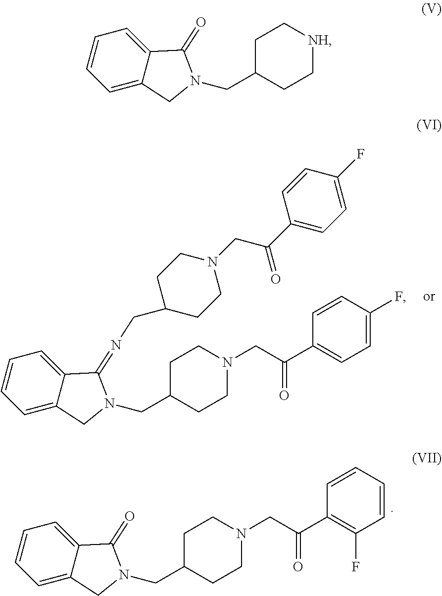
C1C(CN2C(=NCC3CCN(CC(C4=CC=C(F)C=C4)=O)CC3)C3=CC=CC=C3C2)CCN(CC(=O)C2=CC=C(F)C=C2)C1.C1C(CN2C(=O)C3=CC=CC=C3C2)CCN(CC(=O)C2=C(F)C=CC=C2)C1.C1C(CN2C(=O)C3=CC=CC=C3C2)CC[NH]C1
